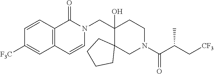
C1(CN2C(=O)C3=C(C=C2)C=C([F3C])C=C3)(O)C2(CN(C(C(C[CF3])C)=O)CC1)CCCC2
